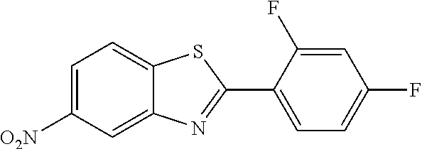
C1=C([O2N])C=C2C(=C1)SC(C1=CC=C(F)C=C1F)=N2
